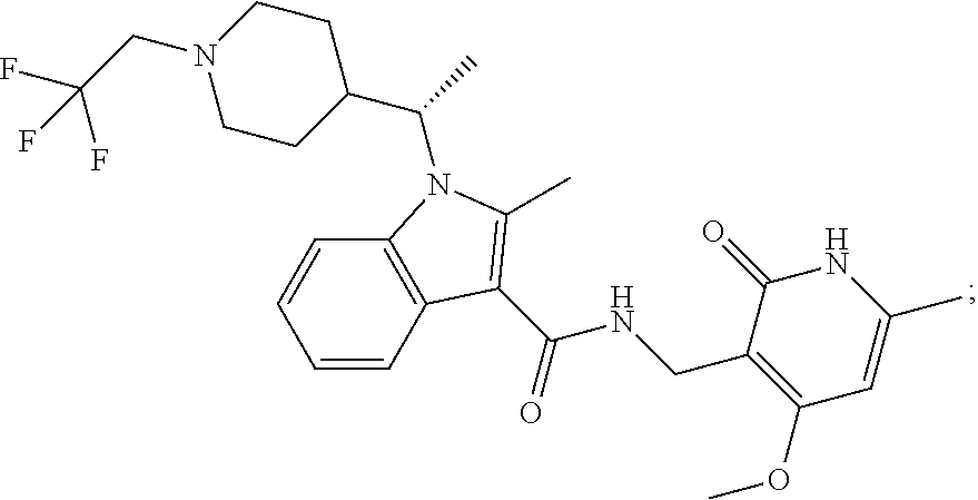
C1=CC2=C(C=C1)N(C(C)C1CCN(CC(F)(F)F)CC1)C(C)=C2C(NCC1=C(OC)C=C(C)NC1=O)=O
